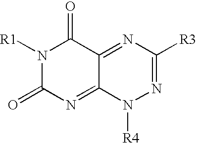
N1([R1])C(=O)N=C2C(=NC([R3])=NN2[R4])C1=O
